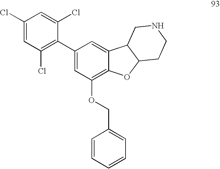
C1(Cl)=CC(Cl)=C(C2=CC(OCC3=CC=CC=C3)=C3C(=C2)C2C(O3)CCNC2)C(Cl)=C1
